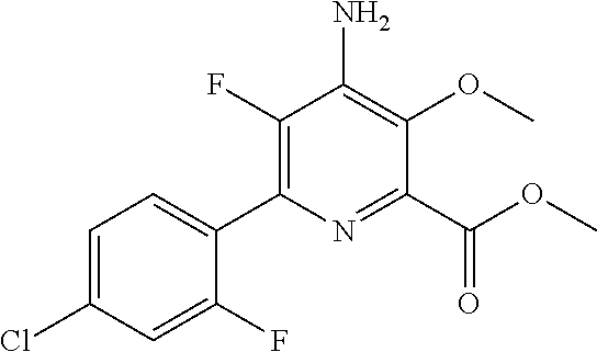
C1(F)=C(C2=CC=C(Cl)C=C2F)N=C(C(OC)=O)C(OC)=C1N
